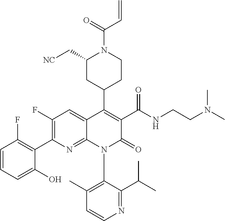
C1(F)=C(C2=C(F)C=CC=C2O)N=C2C(=C1)C(C1CCN(C(=O)C=C)C(C[NC])C1)=C(C(NCCN(C)C)=O)C(=O)N2C1=C(C)C=CN=C1C(C)C
